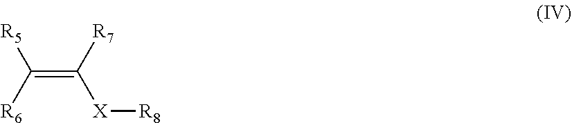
[R5]C([R6])=C([R7])[X][R8]
